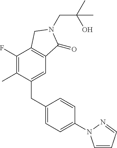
C(N1C(=O)C2=C(C(F)=C(C)C(CC3=CC=C(N4C=CC=N4)C=C3)=C2)C1)C(C)(O)C
